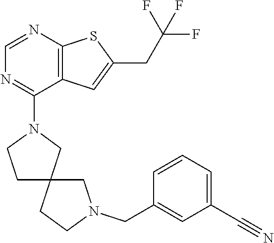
C1=NC2=C(C(N3CCC4(C3)CCN(CC3=CC(C#N)=CC=C3)C4)=N1)C=C(CC(F)(F)F)S2
